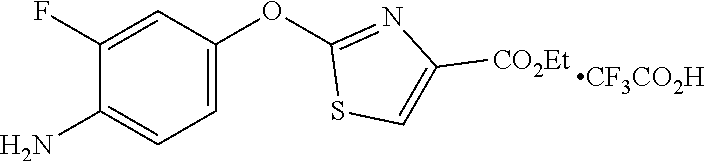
[CF3CO2H].C1(OC2=NC([CO2Et])=CS2)=CC=C(N)C(F)=C1
